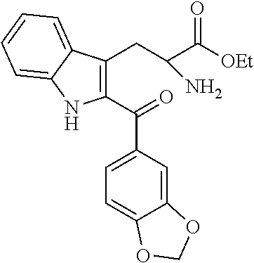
C1(CC(N)C(=O)[OEt])=C(C(C2=CC=C3C(=C2)OCO3)=O)NC2=CC=CC=C12
